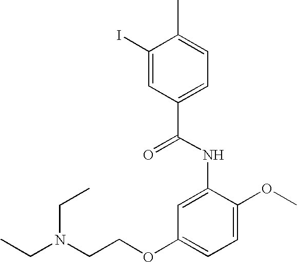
C1(I)=CC(C(=O)NC2=CC(OCCN(CC)CC)=CC=C2OC)=CC=C1C
